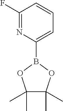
C1(F)=NC(B2OC(C)(C)C(C)(C)O2)=CC=C1
